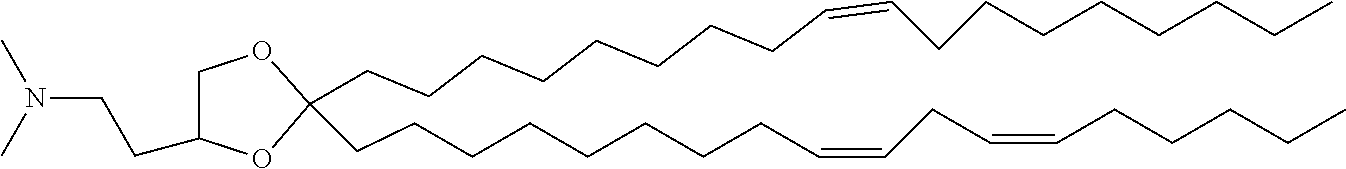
C1C(CCN(C)C)OC(CCCCCCCCC=CCC=CCCCCC)(CCCCCCCCC=CCCCCCCCC)O1
